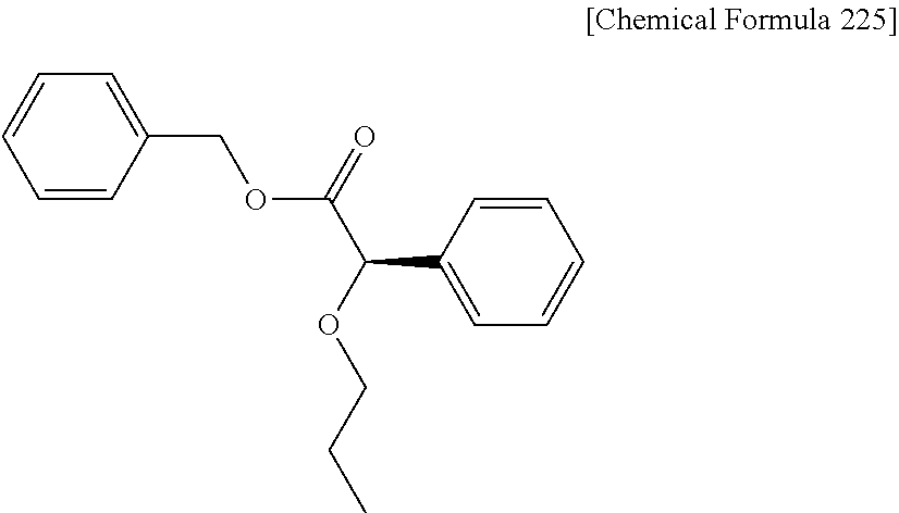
C1=C(C(C(=O)OCC2=CC=CC=C2)OCCC)C=CC=C1
